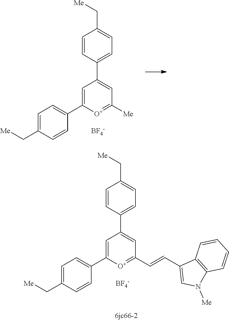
C1=CC(C2=CC([Me])=[O+]C(C3=CC=C(C[Me])C=C3)=C2)=CC=C1C[Me].[BF4-].C1=CC(C2=CC(C=CC3=CN([Me])C4=C3C=CC=C4)=[O+]C(C3=CC=C(C[Me])C=C3)=C2)=CC=C1C[Me].[BF4-]
